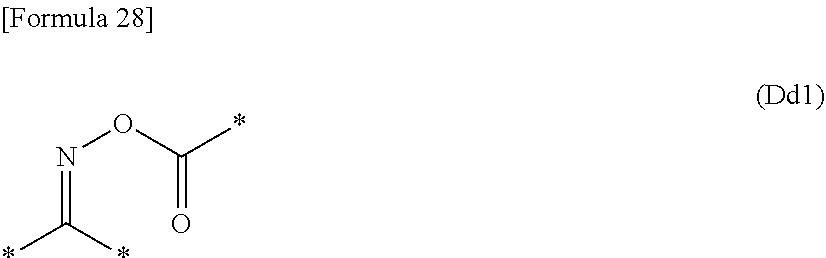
N(=C(*)*)OC(*)=O
